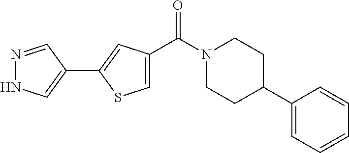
N1=CC(C2=CC(C(N3CCC(C4=CC=CC=C4)CC3)=O)=CS2)=CN1
